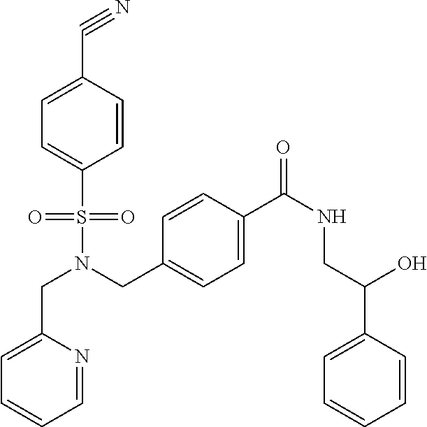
C1(CN(S(C2=CC=C(C#N)C=C2)(=O)=O)CC2=CC=C(C(=O)NCC(O)C3=CC=CC=C3)C=C2)=CC=CC=N1
